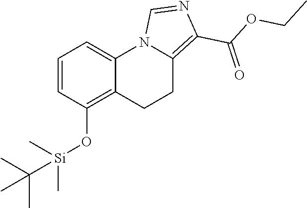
C1=CC(O[Si](C)(C)C(C)(C)C)=C2C(=C1)N1C(=C(C(OCC)=O)N=C1)CC2
